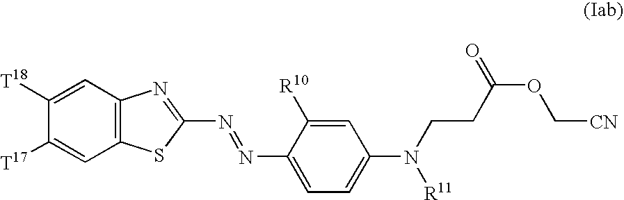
C1([T18])=CC2=C(C=C1[T17])SC(N=NC1=CC=C(N(CCC(OC[CN])=O)[R11])C=C1[R10])=N2
